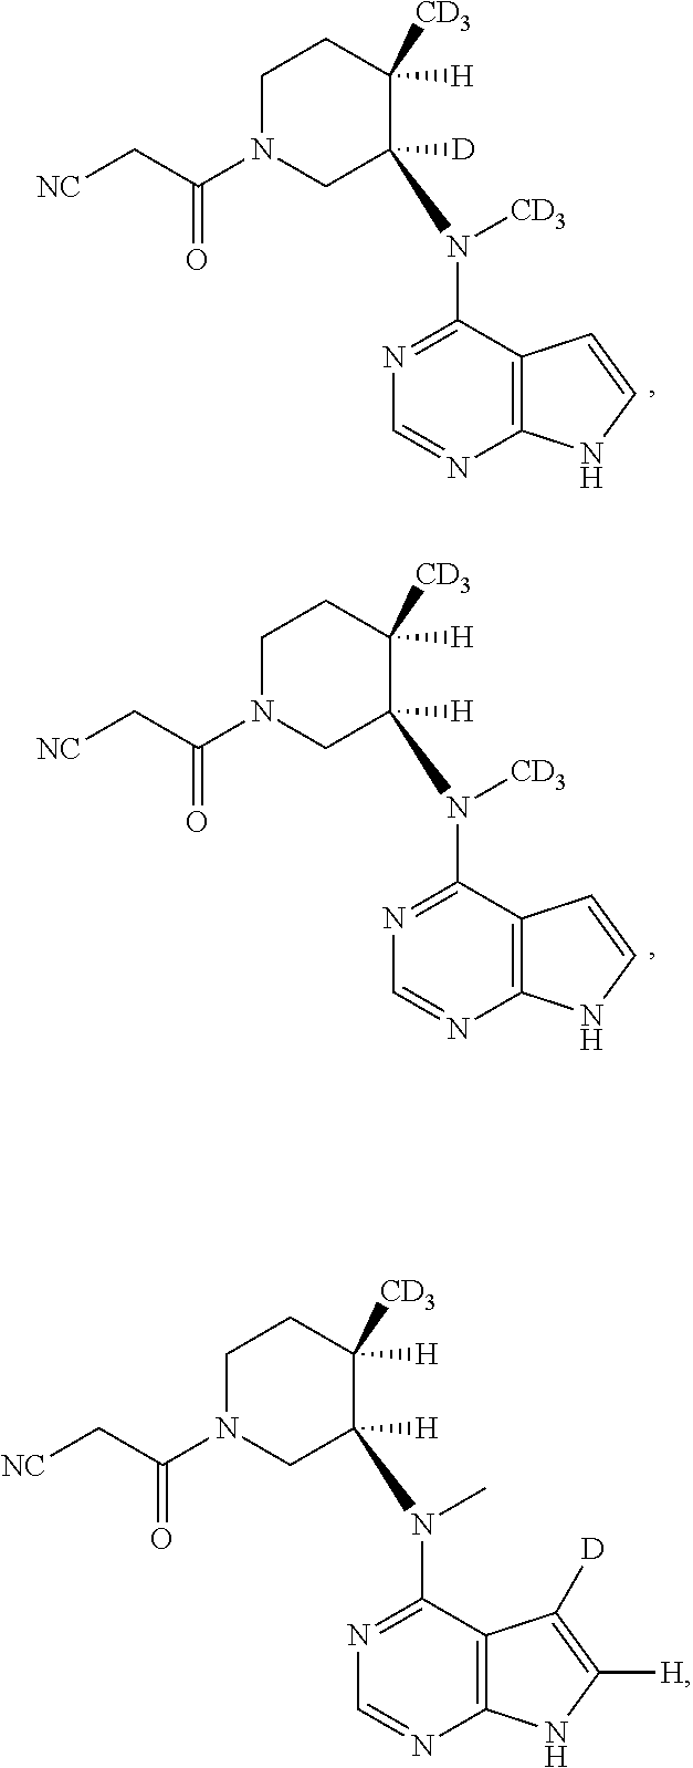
C12=C(C(N([CD3])C3([D])CN(C(C[NC])=O)CCC3([H])[CD3])=NC=N1)C=CN2.C12=C(C(N([CD3])C3([H])CN(C(C[NC])=O)CCC3([H])[CD3])=NC=N1)C=CN2.C12=C(C(N(C)C3([H])CN(C(C[NC])=O)CCC3([H])[CD3])=NC=N1)C([D])=C([H])N2
